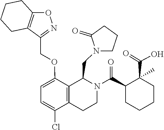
O1N=C(COC2=CC=C(Cl)C3=C2C(CN2CCCC2=O)N(C(C2CCCCC2(C(=O)O)C)=O)CC3)C2=C1CCCC2
